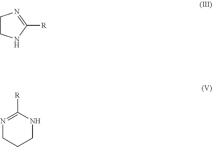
C1CNC([R])=N1.C1([R])=NCCCN1
